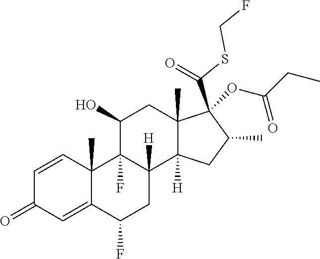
C1=CC2(C)C(=CC1=O)C(F)CC1([H])C2(F)C(O)CC2(C)C1([H])CC(C)C2(C(=O)SCF)OC(CC)=O
